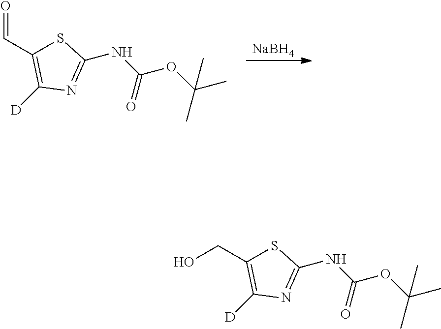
[NaBH4].C(C1=C([D])N=C(NC(OC(C)(C)C)=O)S1)=O.C(C1=C([D])N=C(NC(OC(C)(C)C)=O)S1)O
